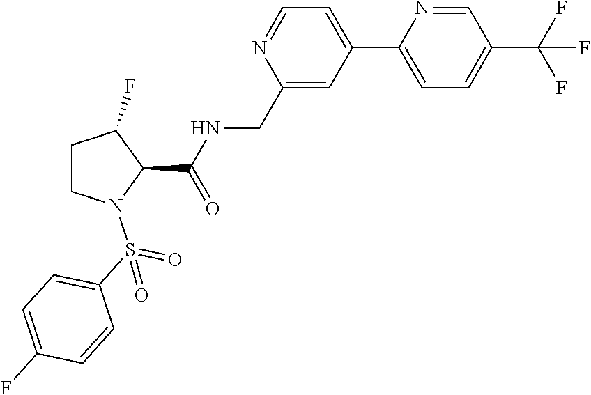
C1(CNC(C2C(F)CCN2S(C2=CC=C(F)C=C2)(=O)=O)=O)=CC(C2=CC=C(C(F)(F)F)C=N2)=CC=N1
